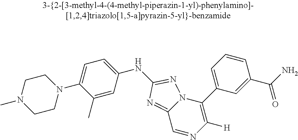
C1CN(C2=CC=C(NC3=NN4C(C5=CC=CC(C(N)=O)=C5)=C([H])N=CC4=N3)C=C2C)CCN1C
